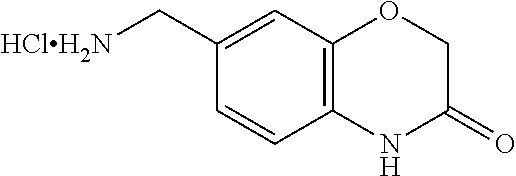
C1=CC2=C(C=C1C[HClH2N])OCC(=O)N2
